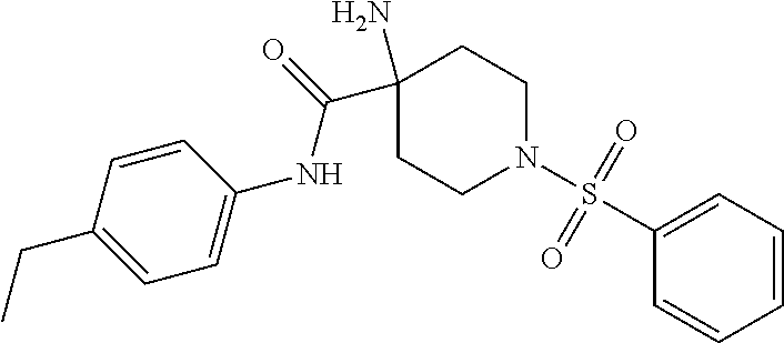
C1(C(=O)NC2=CC=C(CC)C=C2)(N)CCN(S(C2=CC=CC=C2)(=O)=O)CC1
